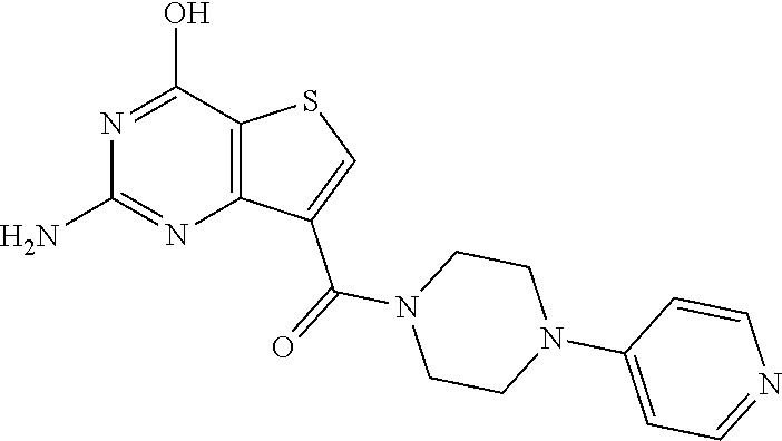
C1(N)=NC2=C(C(O)=N1)SC=C2C(N1CCN(C2=CC=NC=C2)CC1)=O
